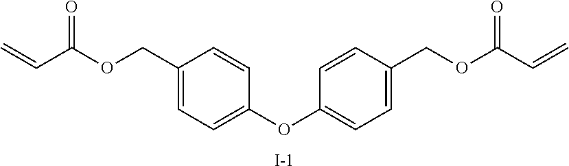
C=CC(OCC1=CC=C(OC2=CC=C(COC(=O)C=C)C=C2)C=C1)=O.[I-]
